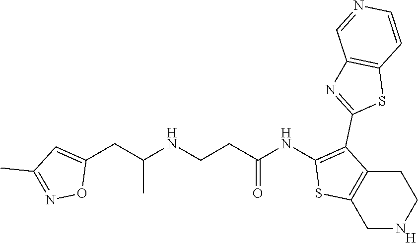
C1NCCC2=C1SC(NC(CCNC(CC1=CC(C)=NO1)C)=O)=C2C1=NC2=C(S1)C=CN=C2.[H]
